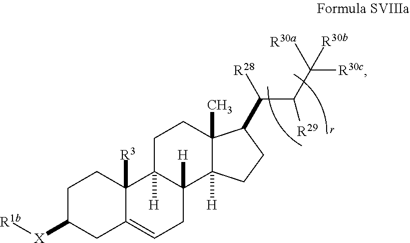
C1C([X][R1b])CC2=CCC3([H])C([H])(C2([R3])C1)CCC1(C)C3([H])CCC1C(C(C([R30c])([R30a])[R30b])[R29])[R28]
